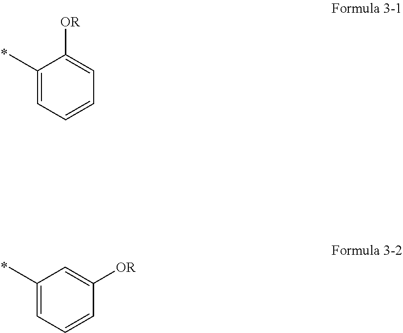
C1(C)=CC=CC=C1[OR].C1(C)=CC=CC([OR])=C1
